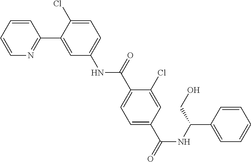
C1=CC=CN=C1C1=CC(NC(C2=CC=C(C(NC(C3=CC=CC=C3)CO)=O)C=C2Cl)=O)=CC=C1Cl
